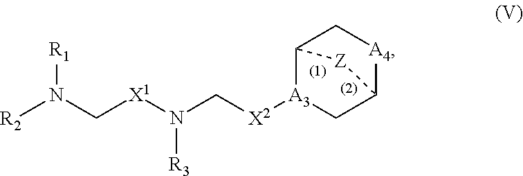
[R2]N(C[X1]N([R3])C[X2][A3]1CC2[A4]CC1[Z]2)[R1]
